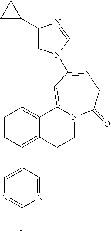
C1=CC(C2=CN=C(F)N=C2)=C2C(=C1)C1=CC(N3C=C(C4CC4)N=C3)=NCC(=O)N1CC2
